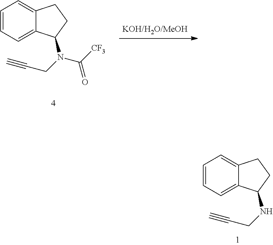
C1=CC=C2C(=C1)CCC2N(CC#C)C([CF3])=O.C1=CC=C2C(=C1)CCC2NCC#C
